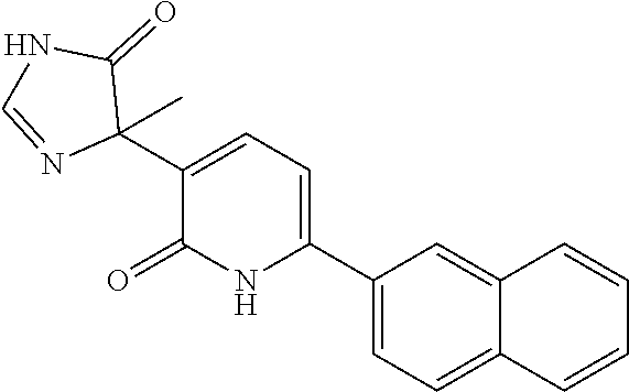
C1(C2=CC=C(C3(C)C(=O)NC=N3)C(=O)N2)=CC=C2C(=C1)C=CC=C2
